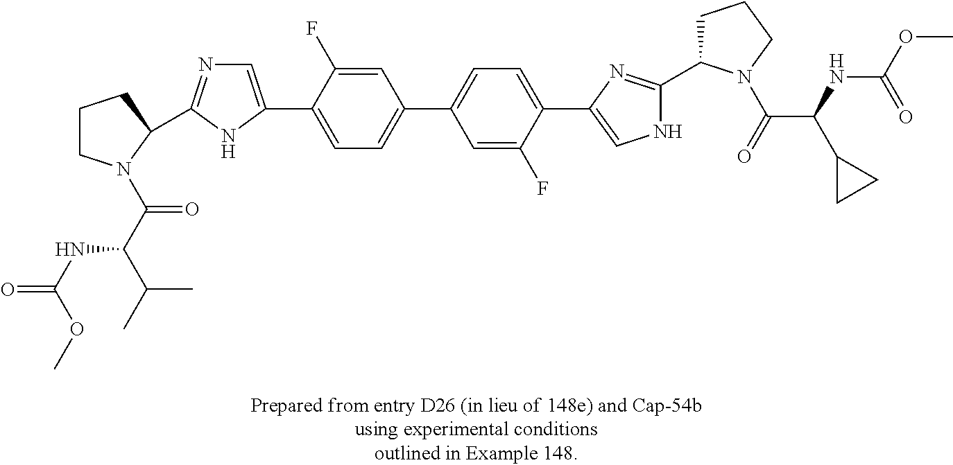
C1CN(C(C(C(C)C)NC(=O)OC)=O)C(C2=NC=C(C3=CC=C(C4=CC=C(C5=CNC(C6CCCN6C(C(C6CC6)NC(=O)OC)=O)=N5)C(F)=C4)C=C3F)N2)C1
